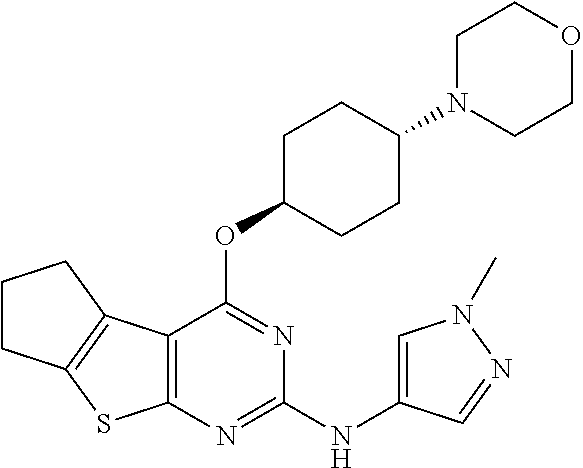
C1N(C2CCC(OC3=NC(NC4=CN(C)N=C4)=NC4=C3C3=C(S4)CCC3)CC2)CCOC1
